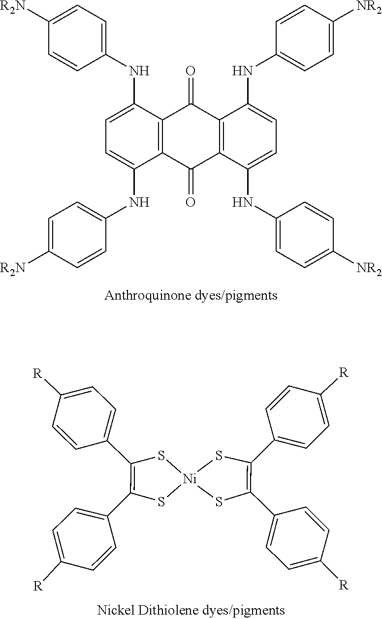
C1=C(NC2=CC=C([R2N])C=C2)C2=C(C(NC3=CC=C([R2N])C=C3)=C1)C(=O)C1=C(C(NC3=CC=C([NR2])C=C3)=CC=C1NC1=CC=C([NR2])C=C1)C2=O.[Ni]12(SC(C3=CC=C([R])C=C3)=C(C3=CC=C([R])C=C3)S1)SC(C1=CC=C([R])C=C1)=C(C1=CC=C([R])C=C1)S2
